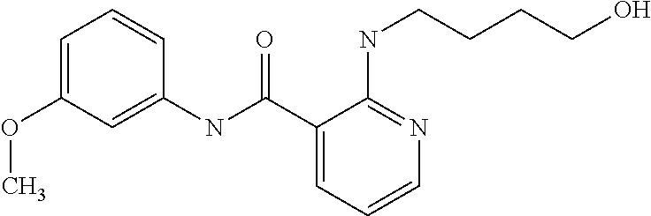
C1(OC)=CC=CC(NC(C2=CC=CN=C2NCCCCO)=O)=C1
